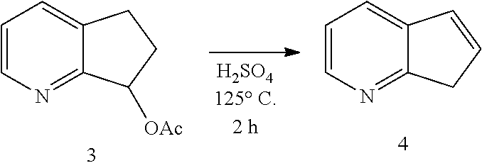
C1=CN=C2C(=C1)CCC2[OAc].C1=CN=C2C(=C1)C=CC2
